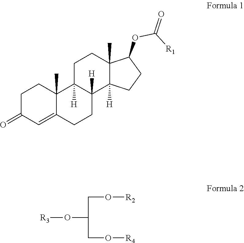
C1C(=O)C=C2C(C)(C1)C1([H])C([H])(CC2)C2([H])C(C)(CC1)C(OC([R1])=O)CC2.[R3]OC(CO[R2])CO[R4]
